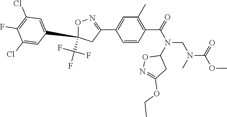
C1=CC(C(=O)N(CN(C(OC)=O)C)C2ON=C(OCC)C2)=C(C)C=C1C1=NOC(C(F)(F)F)(C2=CC(Cl)=C(F)C(Cl)=C2)C1
